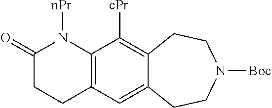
C12=C(N([nPr])C(=O)CC1)C([cPr])=C1C(=C2)CCN([Boc])CC1
